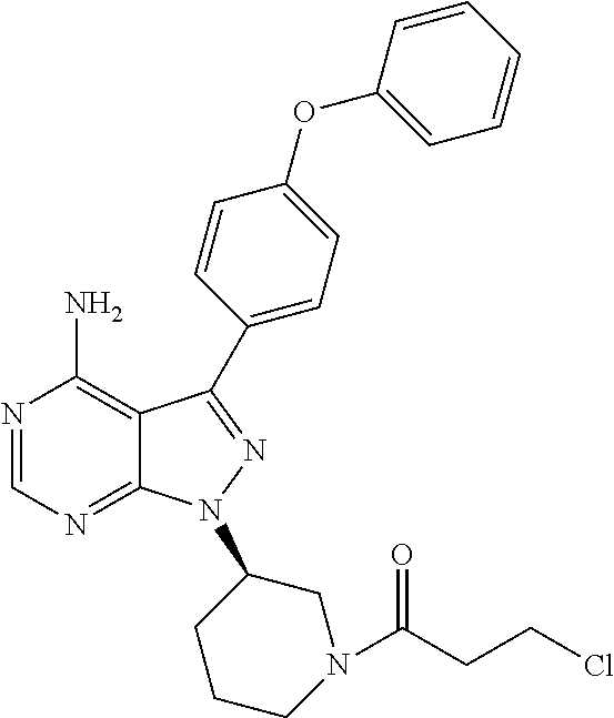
N1=CN=C2C(=C1N)C(C1=CC=C(OC3=CC=CC=C3)C=C1)=NN2C1CCCN(C(CCCl)=O)C1
